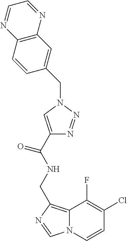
C12=C(CNC(C3=CN(CC4=CC5=C(C=C4)N=CC=N5)N=N3)=O)N=CN1C=CC(Cl)=C2F
